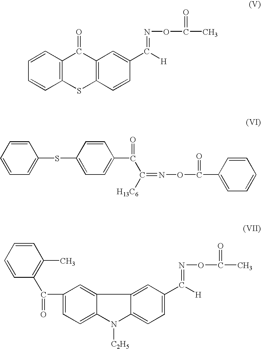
C12=C(SC3=C(C1=O)C=C(C([H])=NOC(C)=O)C=C3)C=CC=C2.C1=CC=CC=C1SC1=CC=C(C(C(=NOC(C2=CC=CC=C2)=O)[H13C6])=O)C=C1.C1=CC=CC(C(C2=CC=C3C(=C2)C2=CC(C(=NOC(C)=O)[H])=CC=C2N3[C2H5])=O)=C1C
